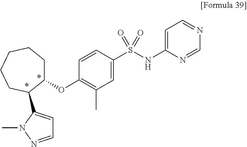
C1C(OC2=C(C)C=C(S(NC3=CC=NC=N3)(=O)=O)C=C2)C(C2=CC=NN2C)CCCC1
